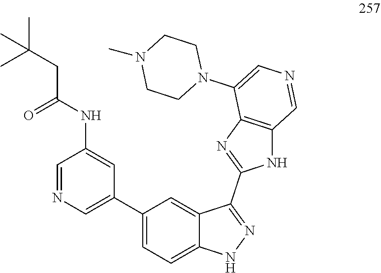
C(C)(CC(NC1=CC(C2=CC=C3C(=C2)C(C2=NC4=C(N2)C=NC=C4N2CCN(C)CC2)=NN3)=CN=C1)=O)(C)C
